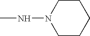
CNN1CCCCC1
